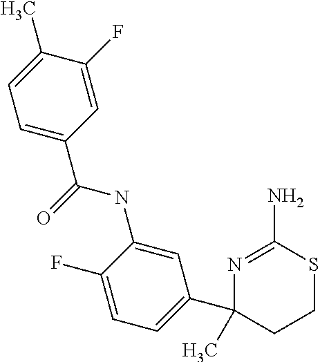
C1(C)=CC=C(C(=O)NC2=CC(C3(C)N=C(N)SCC3)=CC=C2F)C=C1F
